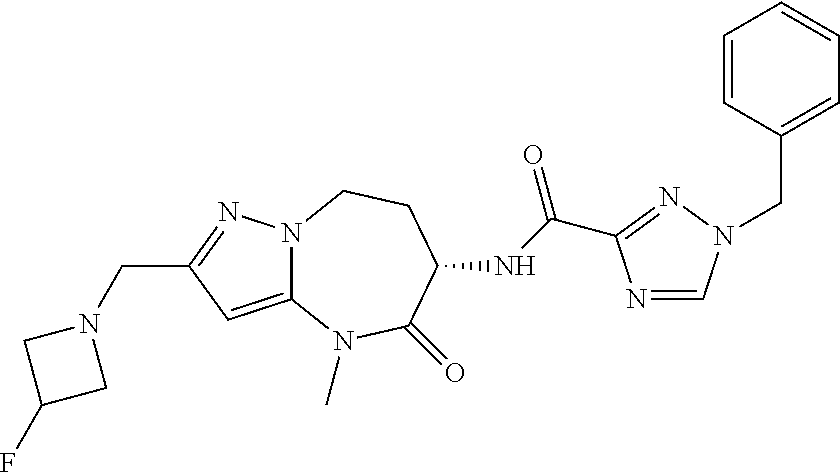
N12C(=CC(CN3CC(F)C3)=N1)N(C)C(=O)C(NC(=O)C1=NN(CC3=CC=CC=C3)C=N1)CC2
